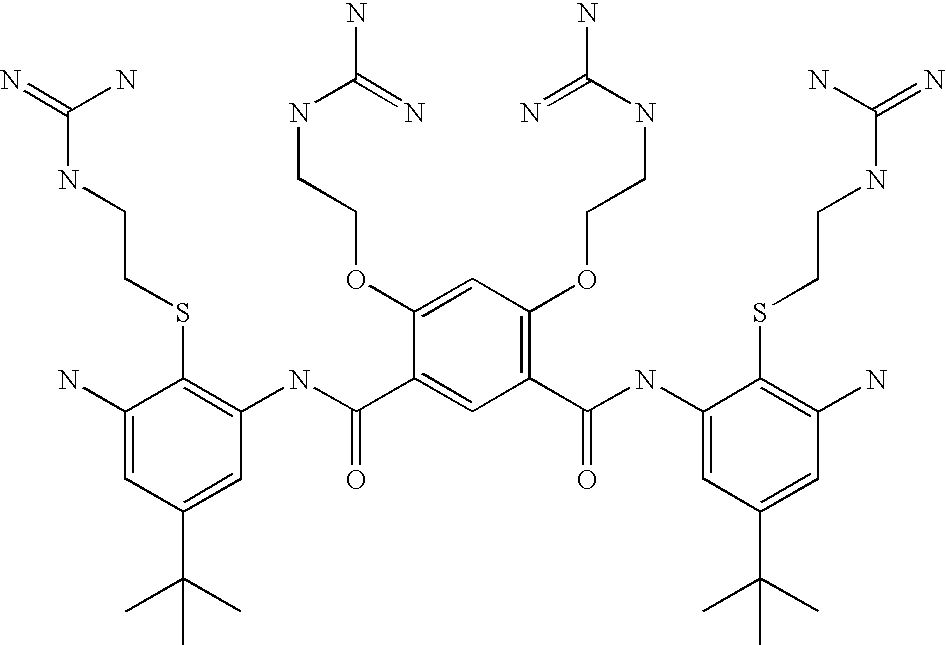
C1(N)=CC(C(C)(C)C)=CC(NC(C2=CC(C(=O)NC3=CC(C(C)(C)C)=CC(N)=C3SCCNC(=N)N)=C(OCCNC(N)=N)C=C2OCCNC(N)=N)=O)=C1SCCNC(=N)N
